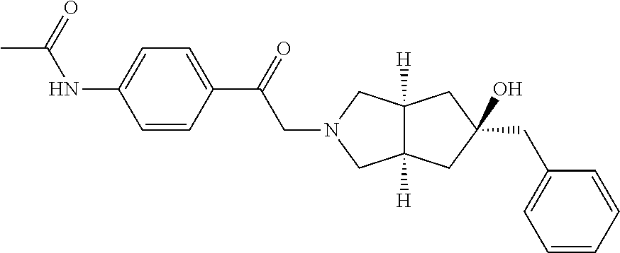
C12([H])C([H])(CC(O)(CC3=CC=CC=C3)C1)CN(CC(=O)C1=CC=C(NC(C)=O)C=C1)C2
